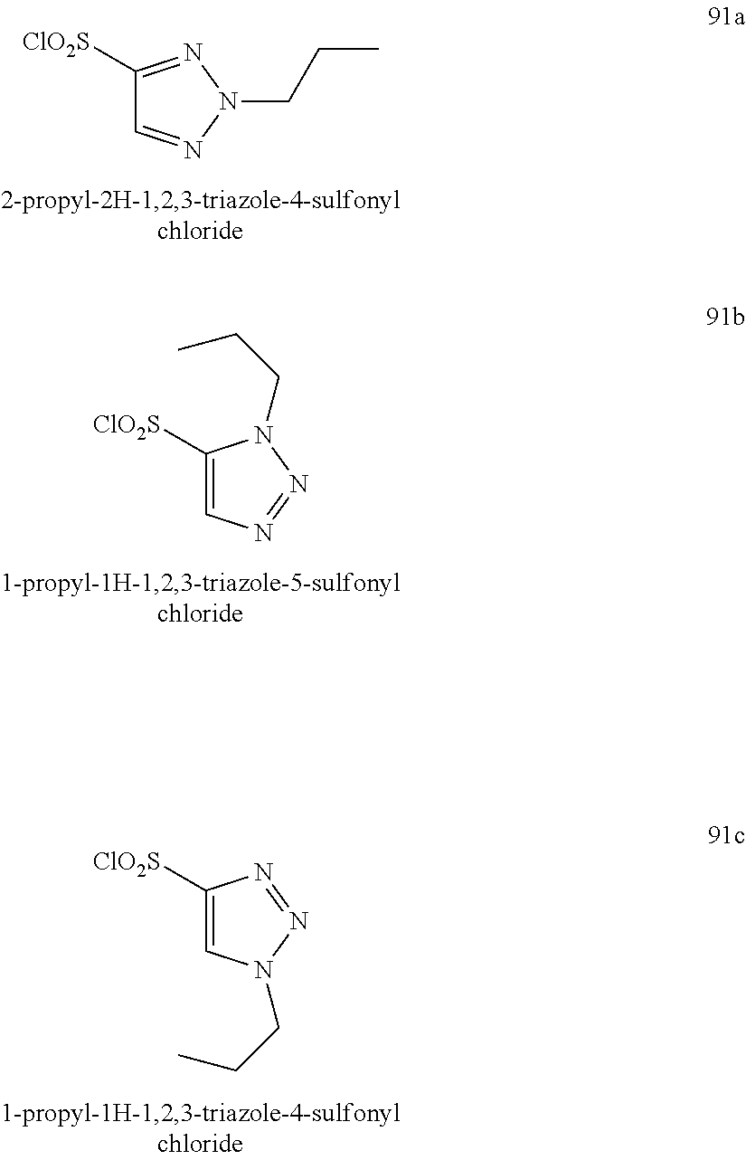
C1([ClO2S])=NN(CCC)N=C1.C1([ClO2S])=CN=NN1CCC.[ClO2S]C1=CN(CCC)N=N1
